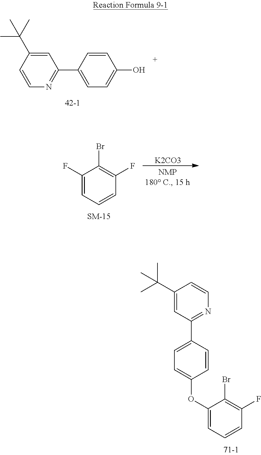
C1(C(C)(C)C)=CC(C2=CC=C(OC3=CC=CC(F)=C3Br)C=C2)=NC=C1.N1=C(C2=CC=C(O)C=C2)C=C(C(C)(C)C)C=C1.C1(F)=CC=CC(F)=C1Br.[K2CO3]
